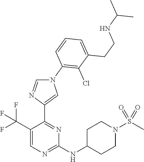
N(C1=NC=C(C(F)(F)F)C(C2=CN(C3=C(Cl)C(CCNC(C)C)=CC=C3)C=N2)=N1)C1CCN(S(=O)(=O)C)CC1
